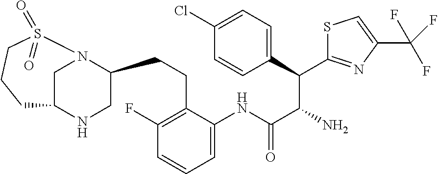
C1N2C(CCC3=C(F)C=CC=C3NC(C(N)C(C3=CC=C(Cl)C=C3)C3=NC(C(F)(F)F)=CS3)=O)CNC1CCCS2(=O)=O
